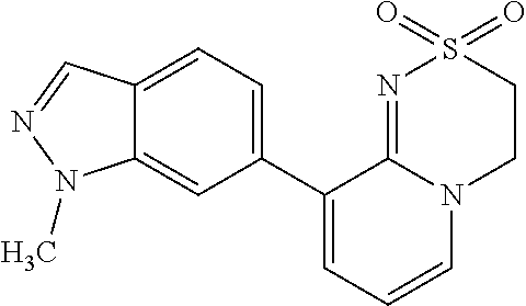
C1S(=O)(=O)N=C2N(C1)C=CC=C2C1=CC=C2C(=C1)N(C)N=C2
